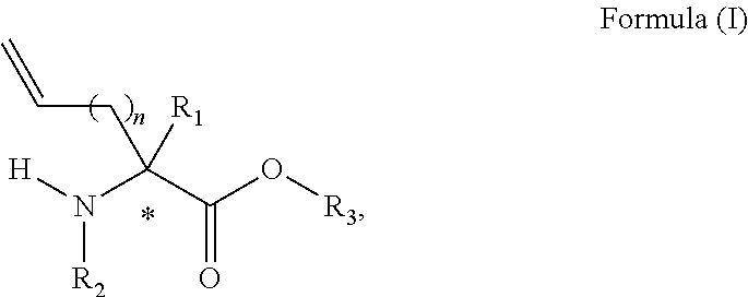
[H]N(C(C(O[R3])=O)([R1])CC=C)[R2]
